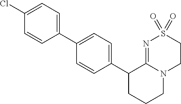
C1(C2CCCN3C2=NS(=O)(=O)CC3)=CC=C(C2=CC=C(Cl)C=C2)C=C1
